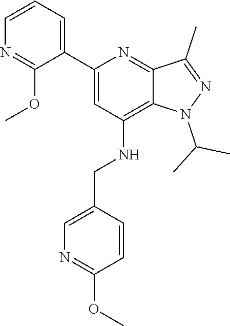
C12=C(NCC3=CN=C(OC)C=C3)C=C(C3=CC=CN=C3OC)N=C1C(C)=NN2C(C)C
